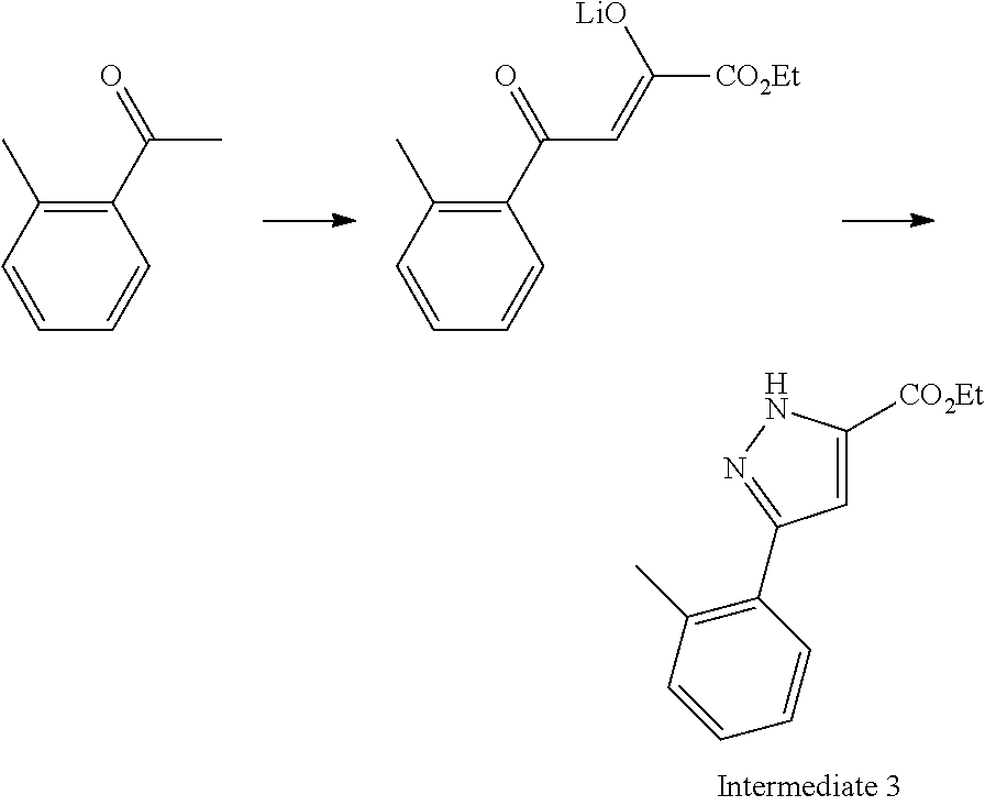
C1=C([CO2Et])NN=C1C1=C(C)C=CC=C1.C1=CC=CC(C)=C1C(=O)C.C1=CC=CC(C)=C1C(=O)C=C([CO2Et])[LiO]
